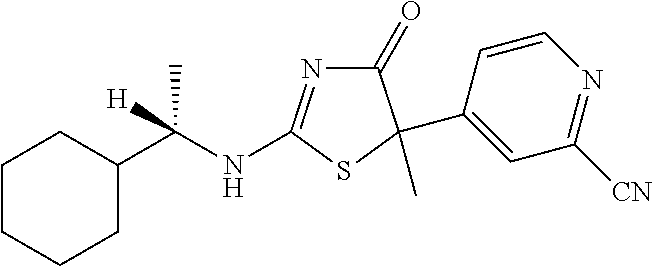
C1CCCC(C(NC2=NC(=O)C(C3=CC([CN])=NC=C3)(C)S2)(C)[H])C1
